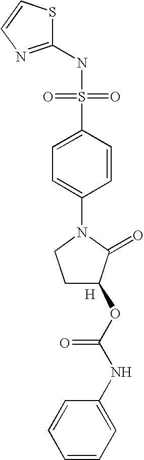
[H].S1C(NS(=O)(=O)C2=CC=C(N3CCC(OC(NC4=CC=CC=C4)=O)C3=O)C=C2)=NC=C1
